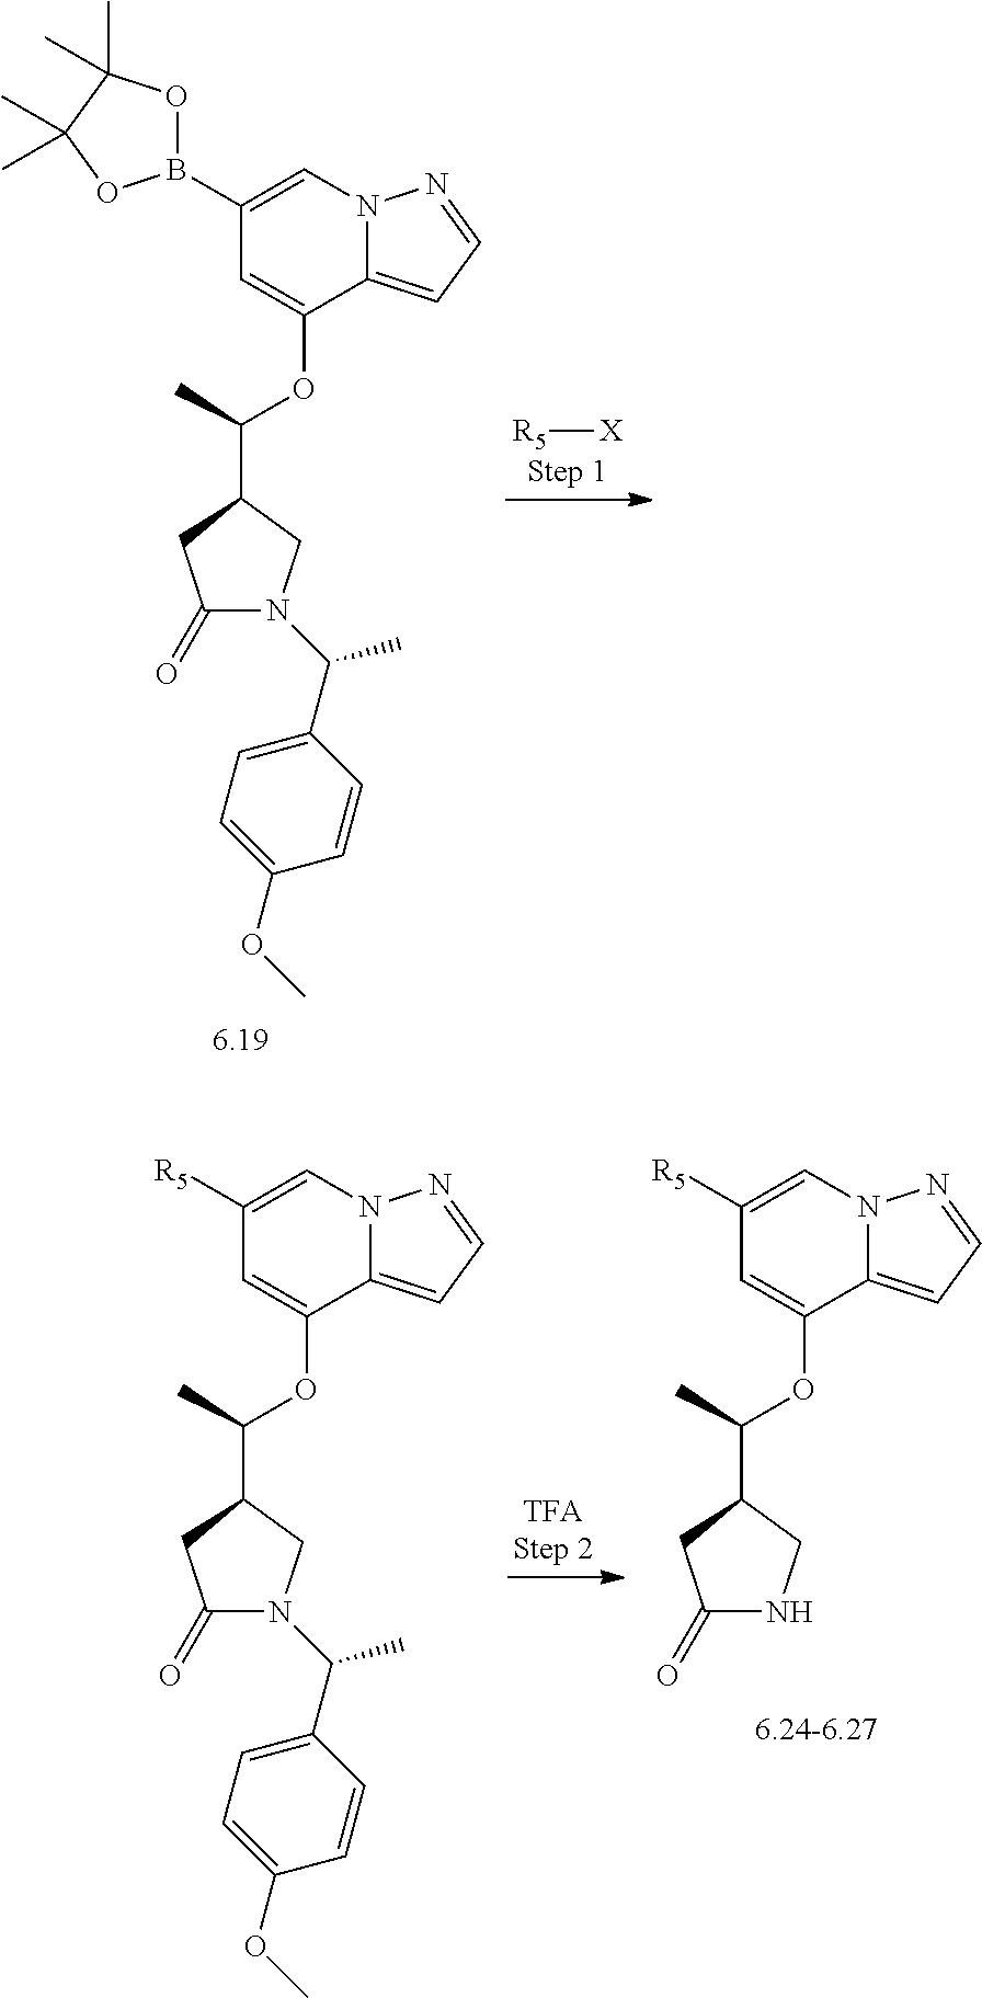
C1(B2OC(C)(C)C(C)(C)O2)=CN2C(=CC=N2)C(OC(C2CC(=O)N(C(C)C3=CC=C(OC)C=C3)C2)C)=C1.[R5][X].C1([R5])=CN2C(=CC=N2)C(OC(C2CC(=O)N(C(C)C3=CC=C(OC)C=C3)C2)C)=C1.C1([R5])=CN2C(=CC=N2)C(OC(C2CC(=O)NC2)C)=C1
